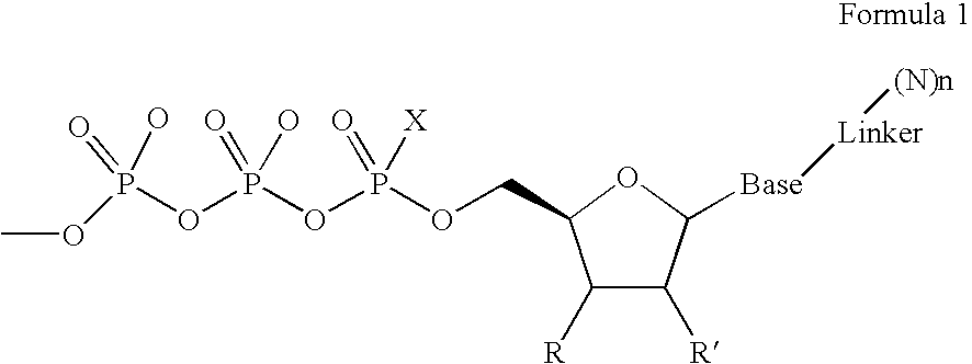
O1C(COP(OP(OP(OC)(O)=O)(=O)O)(=O)[X])C([R])C([R])C1[Base][Linker][(N)n]
